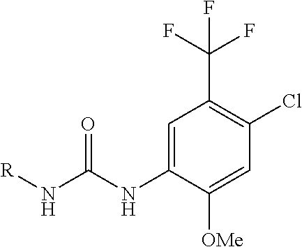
[R]NC(NC1=CC(C(F)(F)F)=C(Cl)C=C1[OMe])=O
